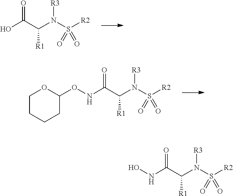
N(C(C(N(S([R2])(=O)=O)[R3])[R1])=O)O.OC(C(N(S([R2])(=O)=O)[R3])[R1])=O.N(C(C(N(S([R2])(=O)=O)[R3])[R1])=O)OC1OCCCC1
